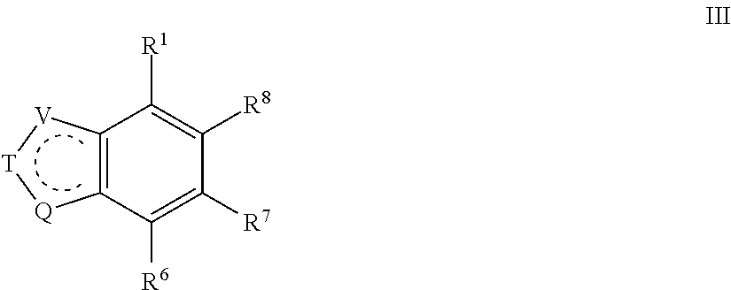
C12=C(C([R1])=C([R8])C([R7])=C1[R6])[V][T][Q]2
